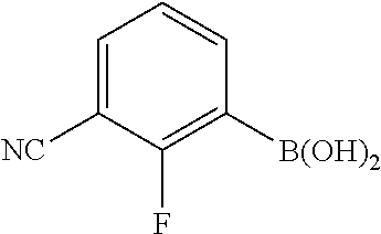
C1=C([NC])C(F)=C([B(OH)2])C=C1
